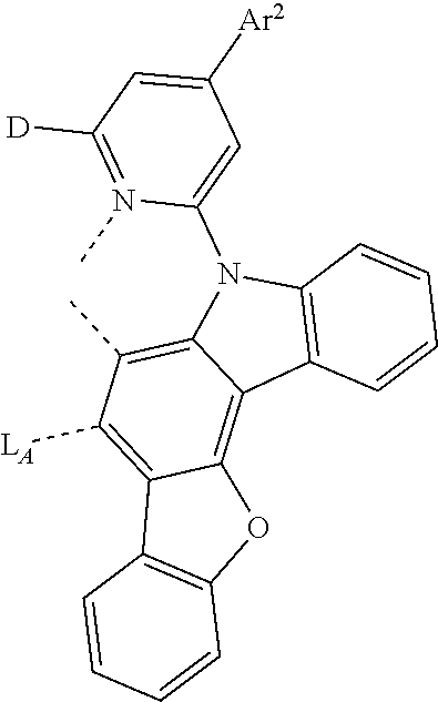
C12=C([LA])C(C)=C3C(=C1OC1=C2C=CC=C1)C1=C(N3C2=CC([Ar2])=CC([D])=N2C)C=CC=C1
